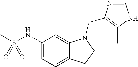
C1(NS(C)(=O)=O)=CC=C2C(=C1)N(CC1=C(C)NC=N1)CC2
